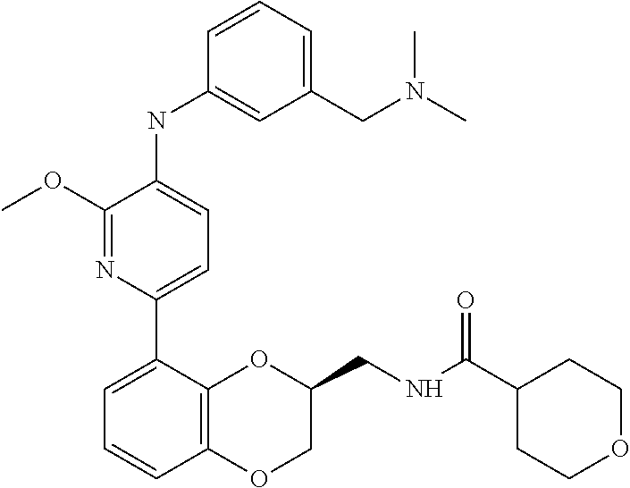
C1(OC)=NC(C2=CC=CC3=C2OC(CNC(C2CCOCC2)=O)CO3)=CC=C1NC1=CC(CN(C)C)=CC=C1
